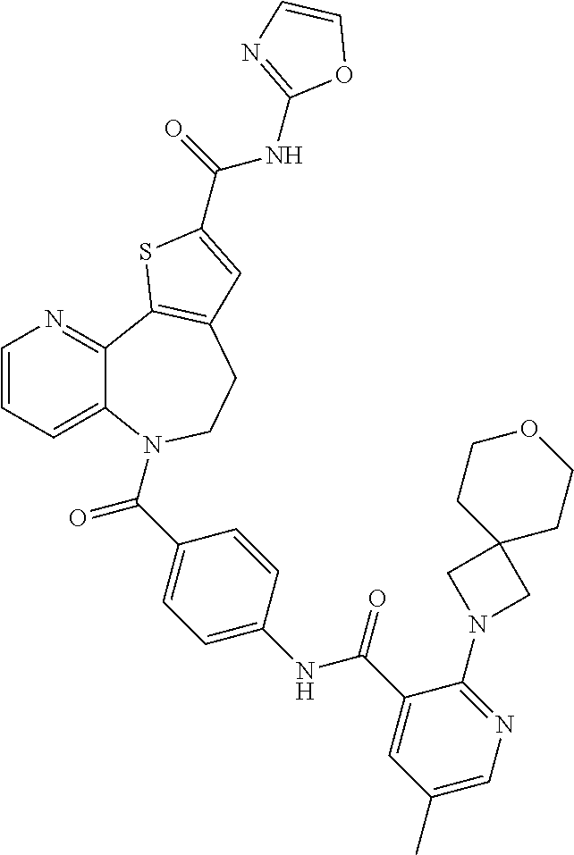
C1=CC=C2C(=N1)C1=C(CCN2C(C2=CC=C(NC(C3=CC(C)=CN=C3N3CC4(C3)CCOCC4)=O)C=C2)=O)C=C(C(=O)NC2=NC=CO2)S1
